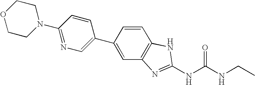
C1(C2=CC3=C(C=C2)NC(NC(NCC)=O)=N3)=CN=C(N2CCOCC2)C=C1
